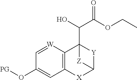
C12=C([W]=CC(O[PG])=C1)C1(C(C(=O)OCC)O)[Y]C([X]2)[Z]1
